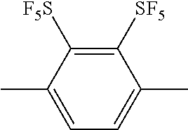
C1=C(C)C([F5S])=C([SF5])C(C)=C1
